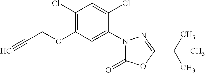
C1(Cl)=C(OCC#C)C=C(N2C(=O)OC(C(C)(C)C)=N2)C(Cl)=C1
